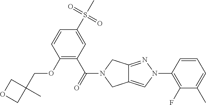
O(C1=C(C(=O)N2CC3=CN(C4=C(F)C(C)=CC=C4)N=C3C2)C=C(S(C)(=O)=O)C=C1)CC1(C)COC1
